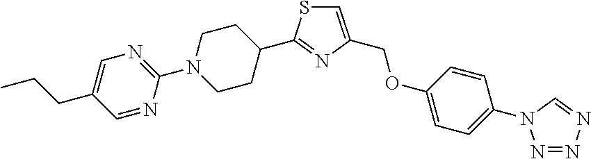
C1=C(CCC)C=NC(N2CCC(C3=NC(COC4=CC=C(N5N=NN=C5)C=C4)=CS3)CC2)=N1
